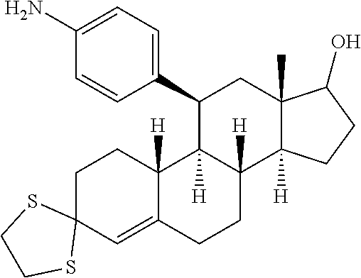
C1=C(N)C=CC(C2C3([H])C([H])(C4([H])C(C)(C2)C(O)CC4)CCC2=CC4(CCC32[H])SCCS4)=C1
